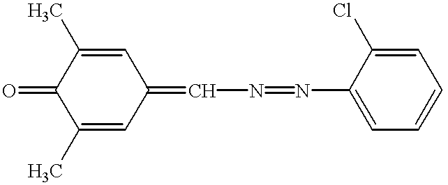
C1(C)=CC(=CN=NC2=CC=CC=C2Cl)C=C(C)C1=O
